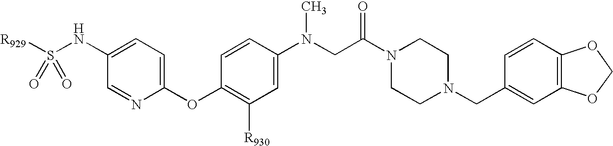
[R929]S(NC1=CC=C(OC2=C([R930])C=C(N(CC(N3CCN(CC4=CC5=C(C=C4)OCO5)CC3)=O)C)C=C2)N=C1)(=O)=O
